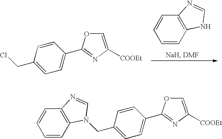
ClCC1=CC=C(C2=NC([COOEt])=CO2)C=C1.C1=CC2=C(C=C1)N=CN2.C1=CC2=C(C=C1)N=CN2CC1=CC=C(C2=NC([COOEt])=CO2)C=C1
